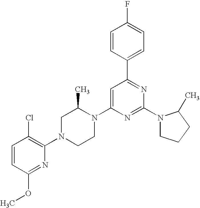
C1=CC(OC)=NC(N2CCN(C3=CC(C4=CC=C(F)C=C4)=NC(N4CCCC4C)=N3)C(C)C2)=C1Cl
